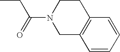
CCC(N1CC2=C(CC1)C=CC=C2)=O
